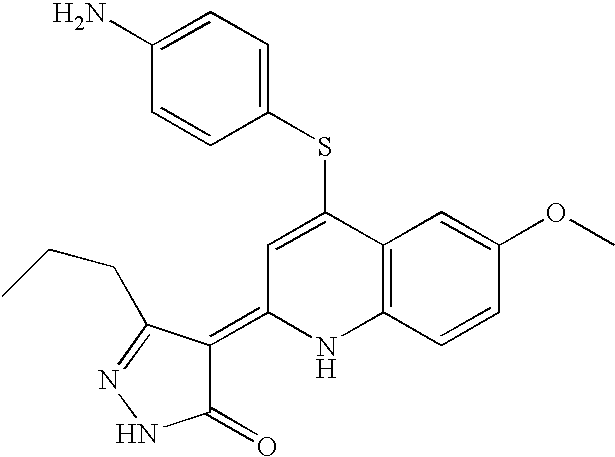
S(C1=CC(=C2C(=O)NN=C2CCC)NC2=C1C=C(OC)C=C2)C1=CC=C(N)C=C1
